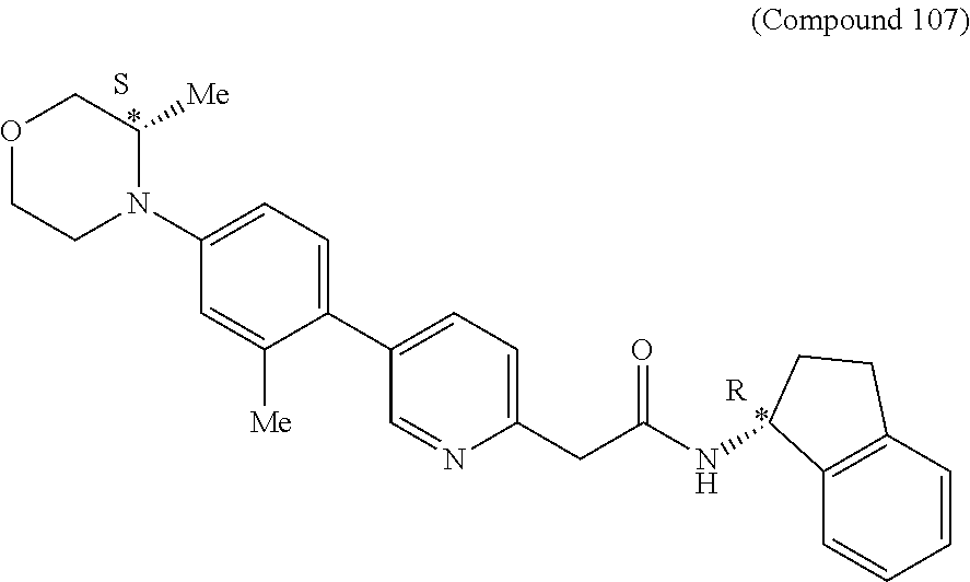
S.C1(C2=CC=C(CC(NC3C4=C(C=CC=C4)CC3)=O)N=C2)=CC=C(N2C([Me])COCC2)C=C1[Me].[R]
